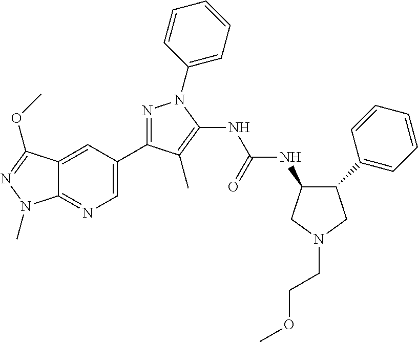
N1=C(C2=CN=C3C(=C2)C(OC)=NN3C)C(C)=C(NC(NC2C(C3=CC=CC=C3)CN(CCOC)C2)=O)N1C1=CC=CC=C1
